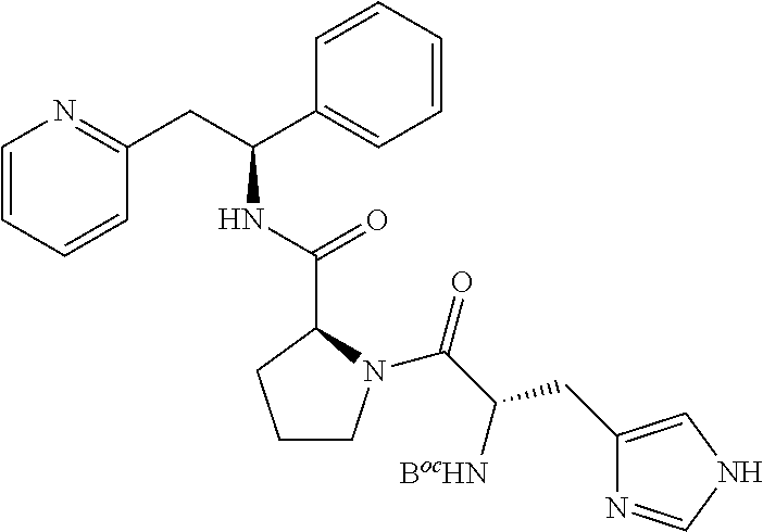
C1=CC=CC(CC(C2=CC=CC=C2)NC(C2CCCN2C(C(CC2=CNC=N2)[BocHN])=O)=O)=N1
